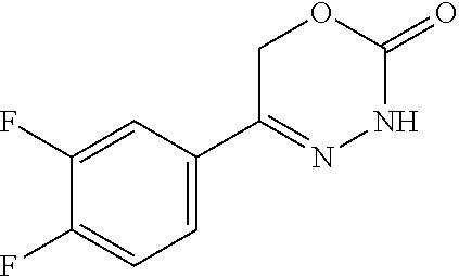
C1=C(F)C(F)=CC=C1C1=NNC(=O)OC1
